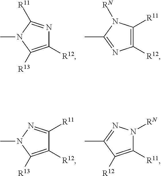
N1(C)C([R13])=C([R12])N=C1[R11].C1(C)=NC([R12])=C([R11])N1[RN].N1(C)C([R13])=C([R12])C([R11])=N1.C1(C)=NN([RN])C([R11])=C1[R12]
